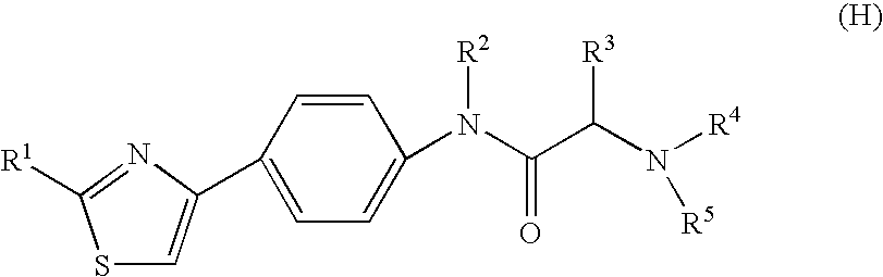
S1C=C(C2=CC=C(N(C(C(N([R4])[R5])[R3])=O)[R2])C=C2)N=C1[R1]
